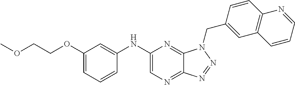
C1(NC2=CC(OCCOC)=CC=C2)=CN=C2C(=N1)N(CC1=CC3=C(C=C1)N=CC=C3)N=N2
